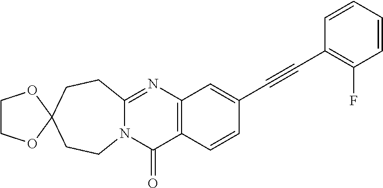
N12C(=NC3=C(C1=O)C=CC(C#CC1=C(F)C=CC=C1)=C3)CCC1(CC2)OCCO1
